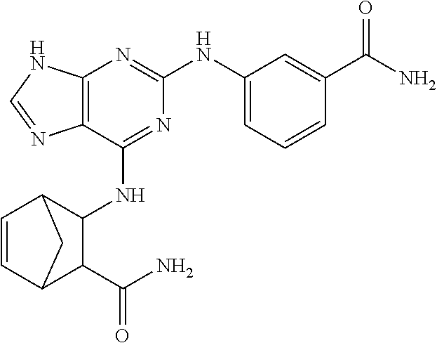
C12=C(N=C(NC3=CC=CC(C(N)=O)=C3)N=C1NC1C3C=CC(C1C(N)=O)C3)NC=N2
